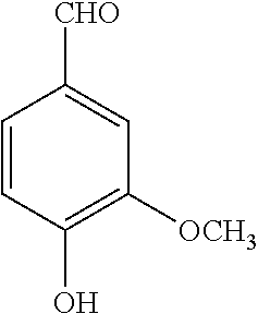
C1=CC(O)=C([OCH3])C=C1[CHO]
